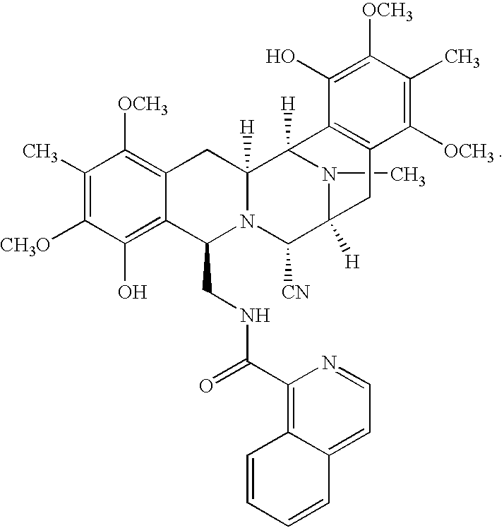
C1(C)=C([CH3O])C(O)=C2C(=C1[OCH3])CC1([H])N(C2CNC(C2=C3C(=CC=N2)C=CC=C3)=O)C([CN])C2([H])N(C)C1([H])C1=C(C2)C([OCH3])=C(C)C([OCH3])=C1O
